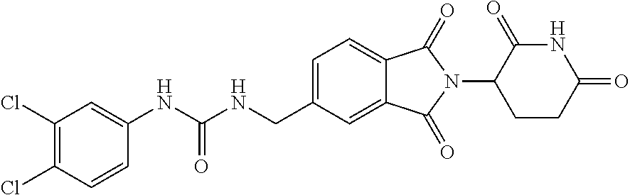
C1=CC(Cl)=C(Cl)C=C1NC(NCC1=CC=C2C(=C1)C(=O)N(C1C(=O)NC(=O)CC1)C2=O)=O
